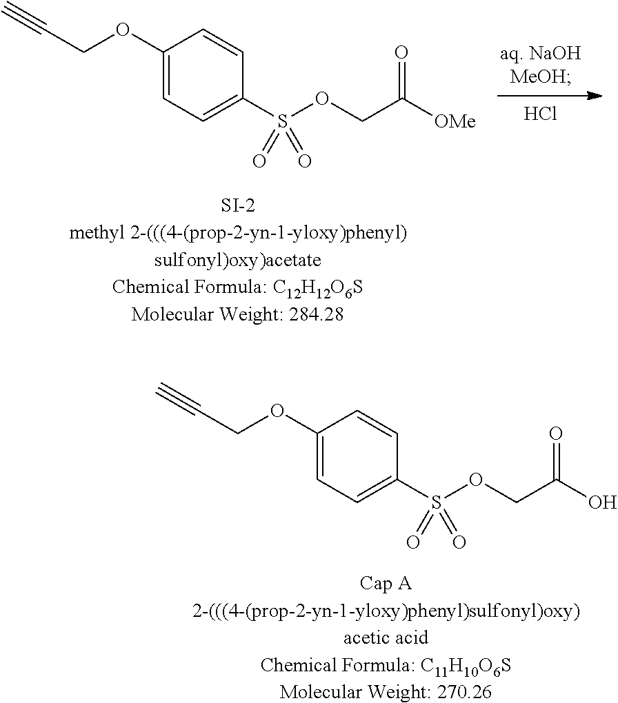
Cl.C1(OCC#C)=CC=C(S(OCC([OMe])=O)(=O)=O)C=C1.[SI-2methyl 2-(((4-(prop-2-yn-1-yloxy)phenyl)sulfonyl)oxy)acetateChemical Formula: C12H12O6SMolecular Weight: 284.28].C1(OCC#C)=CC=C(S(OCC(O)=O)(=O)=O)C=C1.[Cap A2-(((4-(prop-2-yn-1-yloxy)phenyl)sulfonyl)oxy)acetic acidChemical Formula: C11H10O6SMolecular Weight: 270.26]
